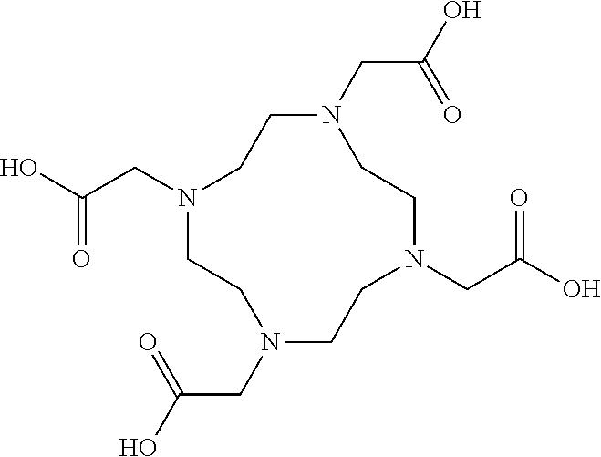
O=C(O)CN1CCN(CC(O)=O)CCN(CC(O)=O)CCN(CC(O)=O)CC1
